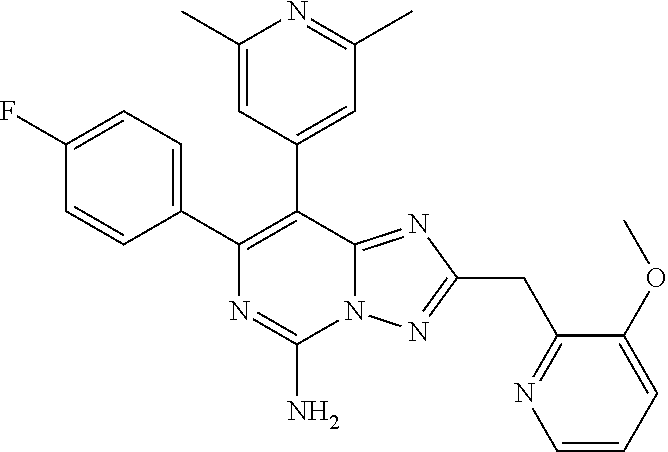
C1(C2=C(C3=CC(C)=NC(C)=C3)C3=NC(CC4=NC=CC=C4OC)=NN3C(N)=N2)=CC=C(F)C=C1
